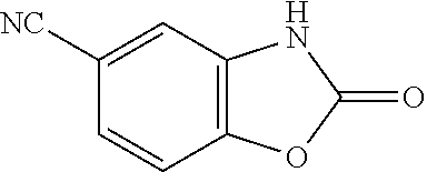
C12=C(C=C([NC])C=C1)NC(=O)O2
